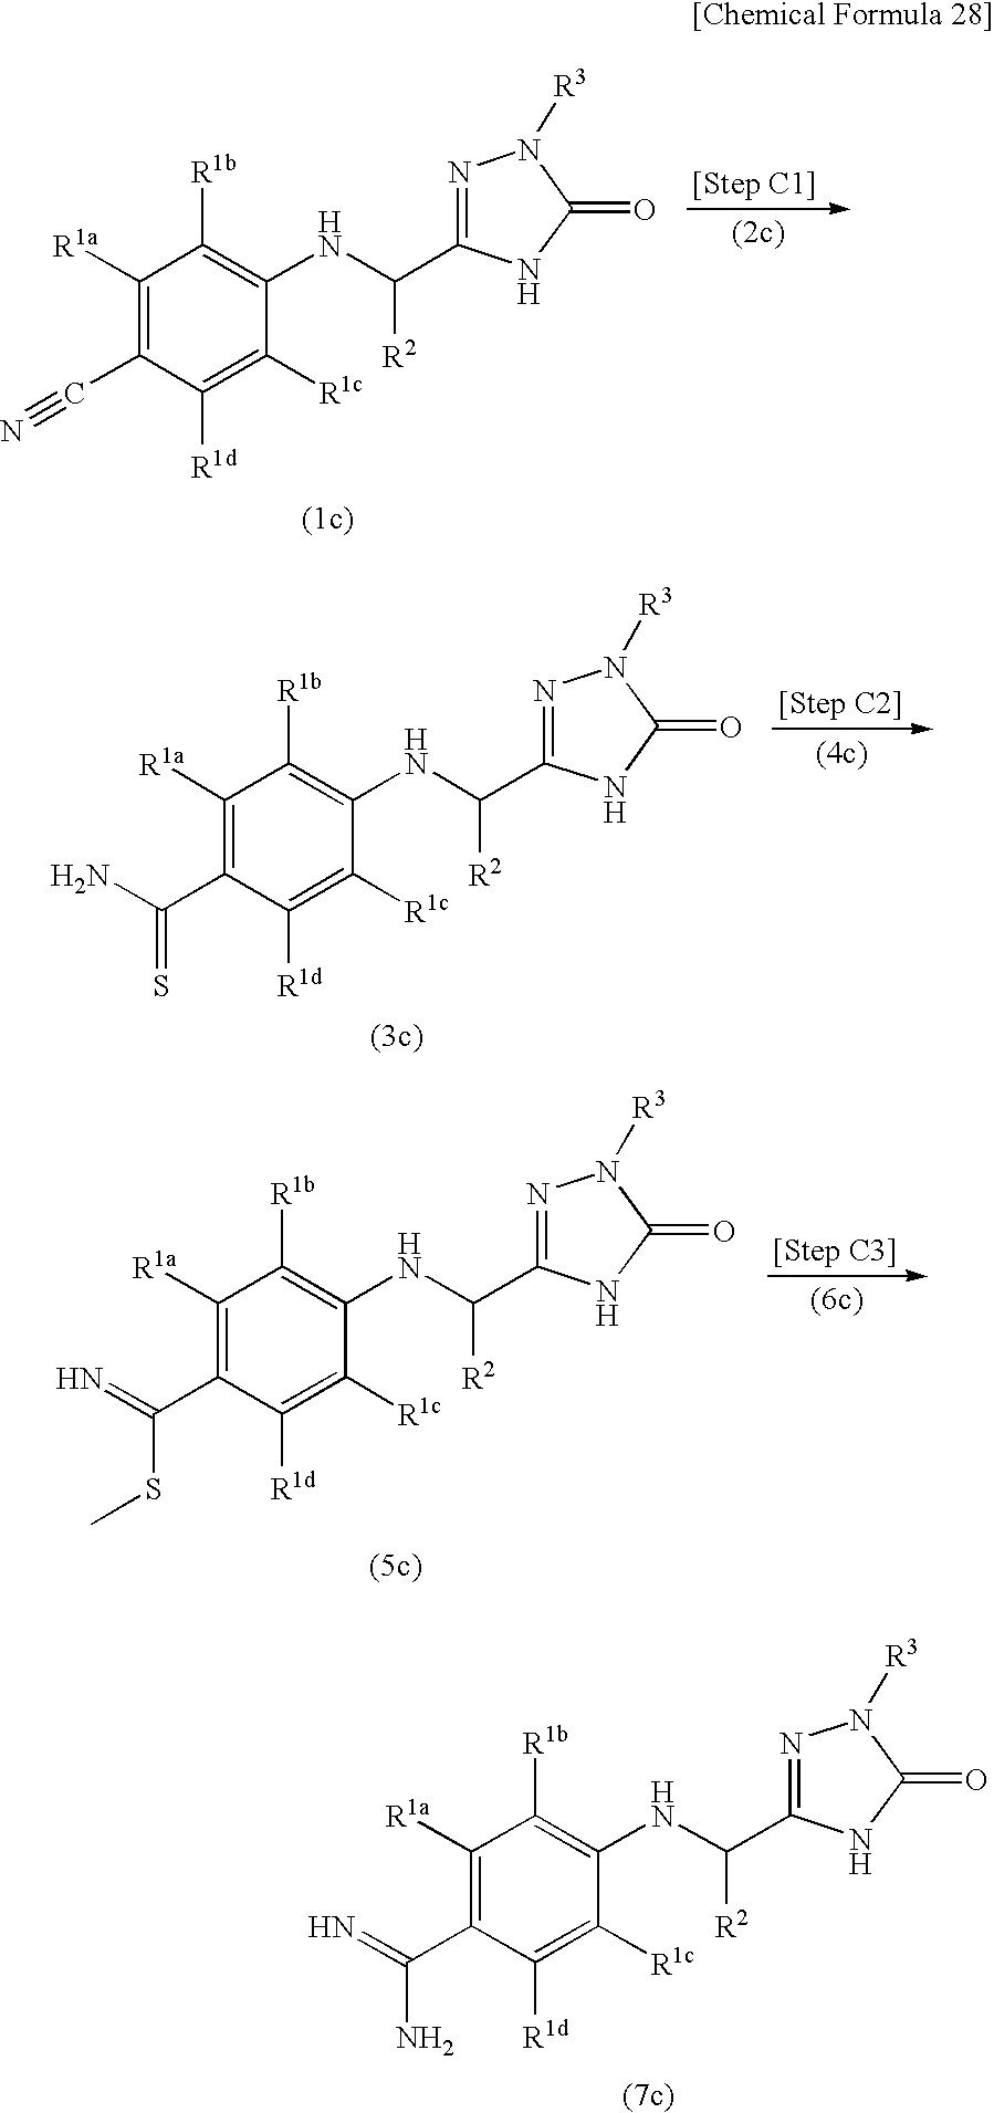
C1([R1a])=C(C#N)C([R1d])=C([R1c])C(NC([R2])C2=NN([R3])C(=O)N2)=C1[R1b].NC(C1=C([R1a])C([R1b])=C(NC([R2])C2=NN([R3])C(=O)N2)C([R1c])=C1[R1d])=S.N=C(C1=C([R1a])C([R1b])=C(NC([R2])C2=NN([R3])C(=O)N2)C([R1c])=C1[R1d])SC.N=C(C1=C([R1a])C([R1b])=C(NC([R2])C2=NN([R3])C(=O)N2)C([R1c])=C1[R1d])N
